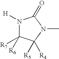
N1([H])C([R7])([R6])C([R5])([R4])N(C)C1=O
